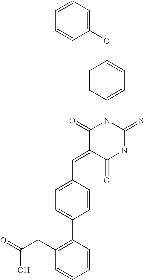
C1=CC=CC(OC2=CC=C(N3C(=O)C(=CC4=CC=C(C5=C(CC(=O)O)C=CC=C5)C=C4)C(=O)NC3=S)C=C2)=C1
